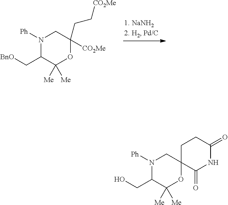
C1(C[BnO])C([Me])([Me])OC(CC[CO2Me])([CO2Me])CN1[Ph].C1(CO)C([Me])([Me])OC2(CN1[Ph])C(=O)NC(=O)CC2
